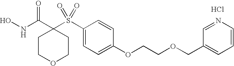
N(C(C1(S(C2=CC=C(OCCOCC3=CC=CN=C3)C=C2)(=O)=O)CCOCC1)=O)O.Cl
